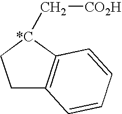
C1C2=C([*C](C[CO2H])C1)C=CC=C2
